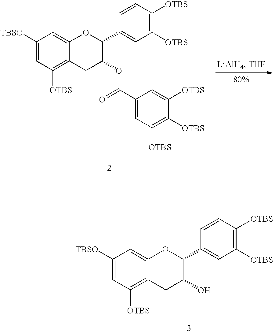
C1([TBSO])=CC([OTBS])=C2C(=C1)OC(C1=CC([OTBS])=C([OTBS])C=C1)C(OC(=O)C1=CC([OTBS])=C([OTBS])C([OTBS])=C1)C2.C1([TBSO])=CC([OTBS])=C2C(=C1)OC(C1=CC([OTBS])=C([OTBS])C=C1)C(O)C2
